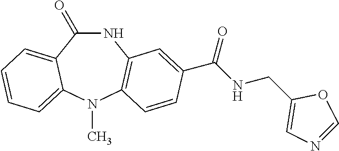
N1C(=O)C2=CC=CC=C2N(C)C2=C1C=C(C(NCC1=CN=CO1)=O)C=C2
